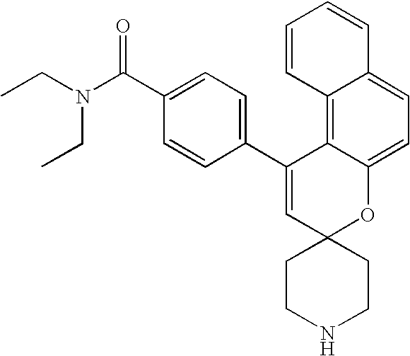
CCN(C(C1=CC=C(C2=CC3(OC4=CC=C5C(=C24)C=CC=C5)CCNCC3)C=C1)=O)CC
